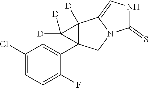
C1(Cl)=CC=C(F)C(C23C([D])(C4=CNC(=S)N4C2)C3([D])[D])=C1
